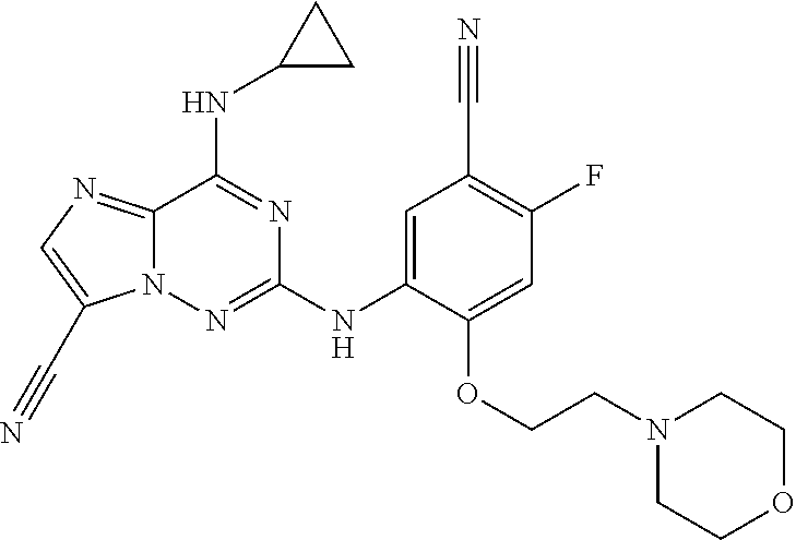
C12=NC=C(C#N)N1N=C(NC1=CC(C#N)=C(F)C=C1OCCN1CCOCC1)N=C2NC1CC1
